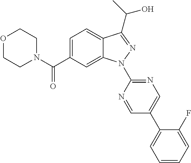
C12=CC=C(C(N3CCOCC3)=O)C=C1N(C1=NC=C(C3=CC=CC=C3F)C=N1)N=C2C(C)O
